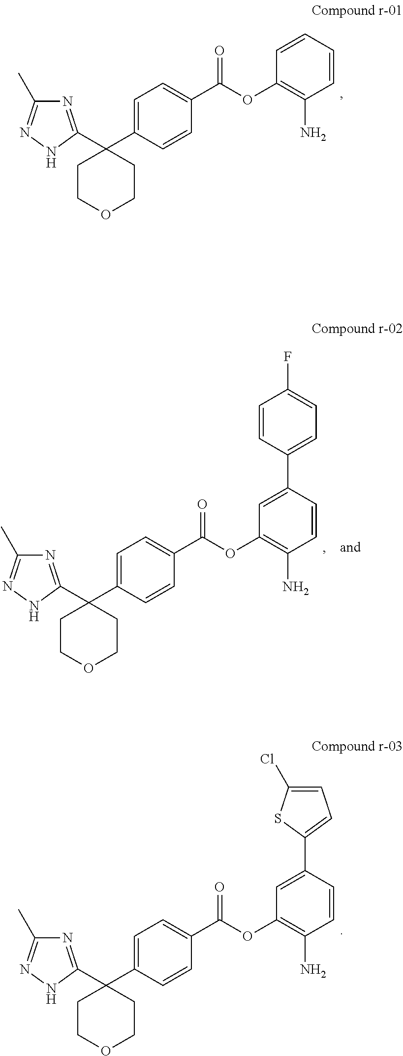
C1(C2=CC=C(C(=O)OC3=C(N)C=CC=C3)C=C2)(C2=NC(C)=NN2)CCOCC1.C1(C2=CC=C(C(=O)OC3=C(N)C=CC(C4=CC=C(Cl)S4)=C3)C=C2)(C2=NC(C)=NN2)CCOCC1.C1(C2=CC=C(C(=O)OC3=C(N)C=CC(C4=CC=C(F)C=C4)=C3)C=C2)(C2=NC(C)=NN2)CCOCC1
